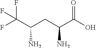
FC(C(CC(C(O)=O)N)N)(F)F
